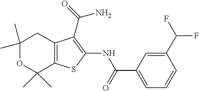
C1(C)(C)OC(C)(C)C2=C(C1)C(C(N)=O)=C(NC(=O)C1=CC=CC(C(F)F)=C1)S2
